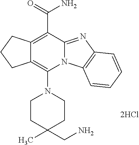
C12=C(N3CCC(C)(CN)CC3)N3C(=NC4=C3C=CC=C4)C(C(N)=O)=C1CCC2.[2HCl]
